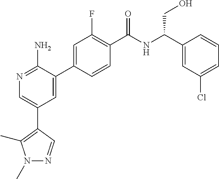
N1=C(N)C(C2=CC(F)=C(C(NC(C3=CC(Cl)=CC=C3)CO)=O)C=C2)=CC(C2=C(C)N(C)N=C2)=C1
